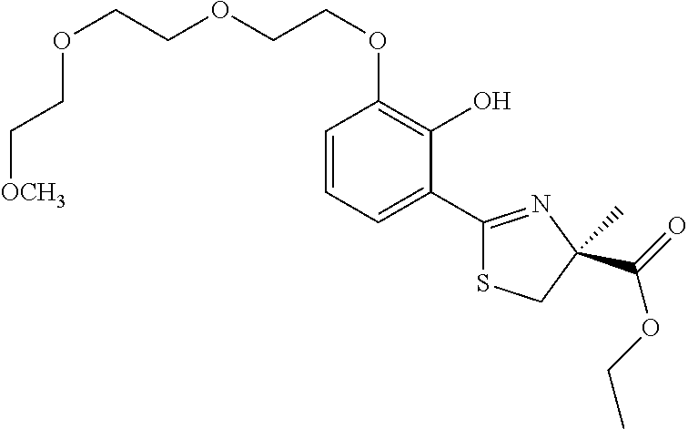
C1=CC=C(C2=NC(C(=O)OCC)(C)CS2)C(O)=C1OCCOCCOCC[OCH3]
